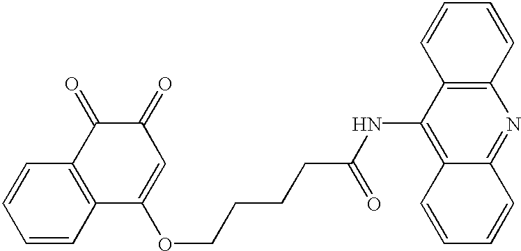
C1=CC2=C(C=C1)C(=O)C(=O)C=C2OCCCCC(NC1=C2C(=NC3=C1C=CC=C3)C=CC=C2)=O
